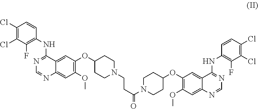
C1(Cl)=C(Cl)C(F)=C(NC2=NC=NC3=CC(OC)=C(OC4CCN(CCC(=O)N5CCC(OC6=C(OC)C=C7C(=C6)C(NC6=C(F)C(Cl)=C(Cl)C=C6)=NC=N7)CC5)CC4)C=C23)C=C1
